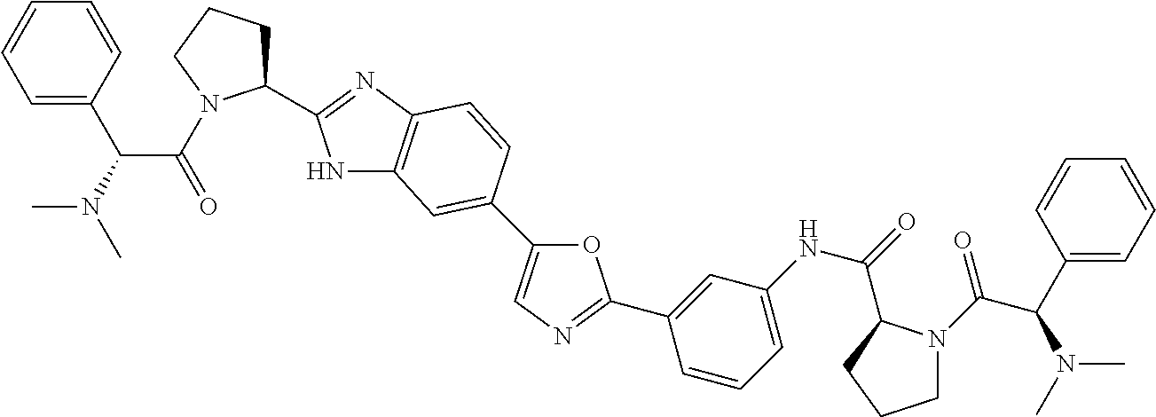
C(C(=O)N1C(C2=NC3=C(N2)C=C(C2=CN=C(C4=CC(NC(=O)C5N(C(C(C6=CC=CC=C6)N(C)C)=O)CCC5)=CC=C4)O2)C=C3)CCC1)(N(C)C)C1=CC=CC=C1
